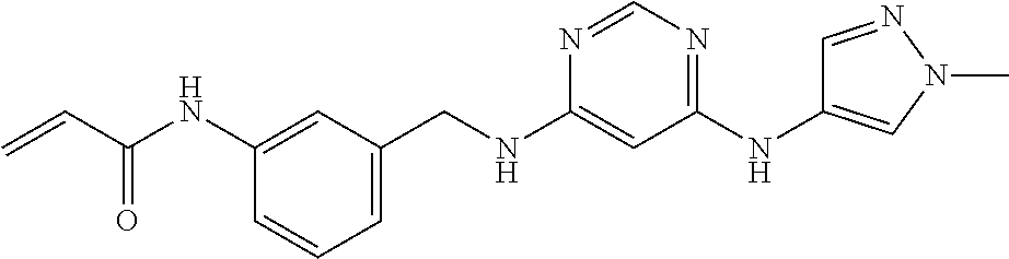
C=CC(=O)NC1=CC(CNC2=CC(NC3=CN(C)N=C3)=NC=N2)=CC=C1
